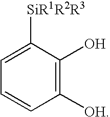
C1([OH])=C(O)C([SiR1R2R3])=CC=C1
